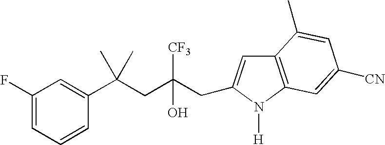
C1=CC(C(CC(CC2=CC3=C(N2[H])C=C([CN])C=C3C)([CF3])O)(C)C)=CC(F)=C1
